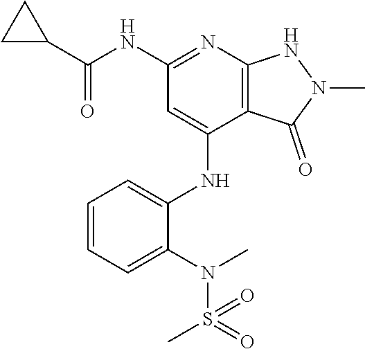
C(NC1=NC2=C(C(NC3=CC=CC=C3N(S(=O)(C)=O)C)=C1)C(=O)N(C)N2)(C1CC1)=O
